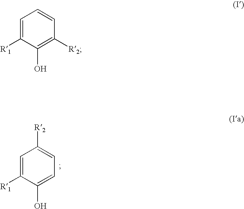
C1=C([R1])C(O)=CC=C1[R2].C1=C([R1])C(O)=C([R2])C=C1
